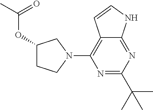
C1(OC(=O)C)CCN(C2=C3C(=NC(C(C)(C)C)=N2)NC=C3)C1
